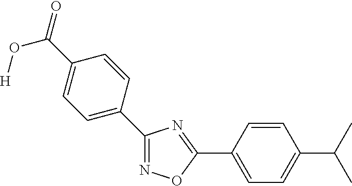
[H]OC(C1=CC=C(C2=NOC(C3=CC=C(C(C)C)C=C3)=N2)C=C1)=O
